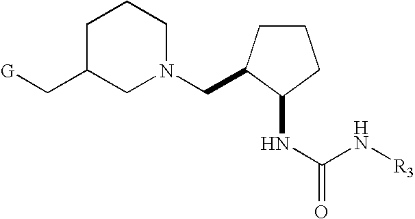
C1C(C[G])CN(CC2CCCC2NC(N[R3])=O)CC1
